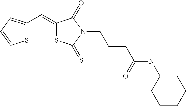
S1C(C=C2SC(=S)N(CCCC(NC3CCCCC3)=O)C2=O)=CC=C1
